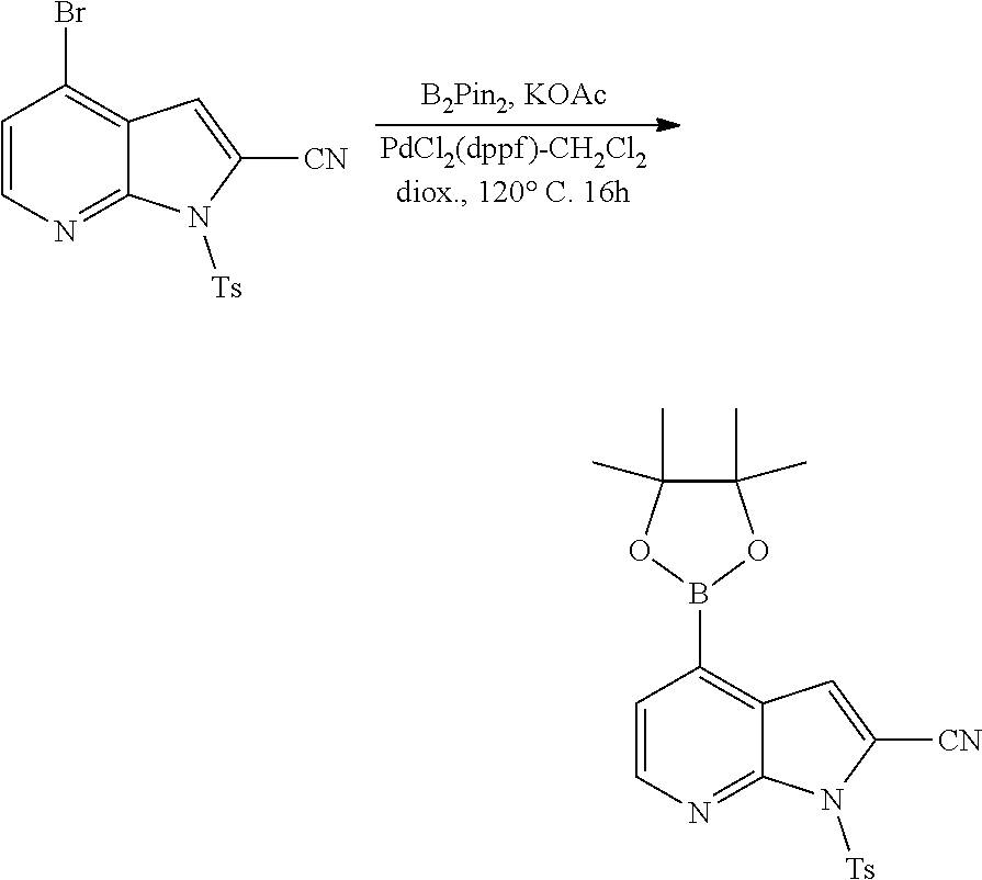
C1=CN=C2C(=C1Br)C=C([CN])N2[Ts].C1=CN=C2C(=C1B1OC(C)(C)C(C)(C)O1)C=C([CN])N2[Ts]
